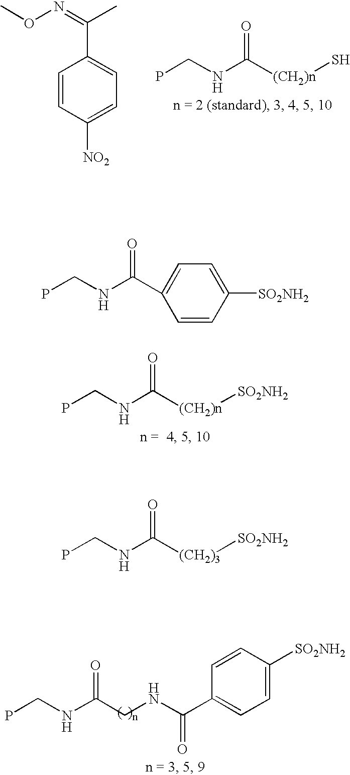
CON=C(C)C1=CC=C([NO2])C=C1.PCNC([(CH2)n]S)=O.PCNC([(CH2)n][SO2NH2])=O.PCNC(CNC(C1=CC=C([SO2NH2])C=C1)=O)=O.PCNC(C1=CC=C([SO2NH2])C=C1)=O.PCNC([(CH2)3][SO2NH2])=O
